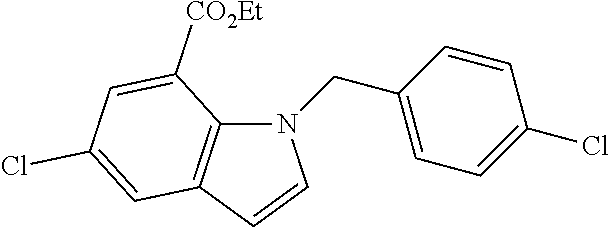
N1(CC2=CC=C(Cl)C=C2)C2=C(C=C1)C=C(Cl)C=C2[CO2Et]
